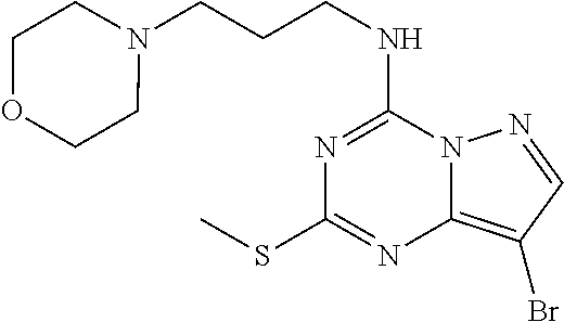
N1=C(NCCCN2CCOCC2)N2C(=C(Br)C=N2)N=C1SC
